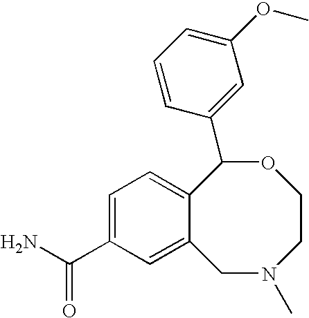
C1=C(C(N)=O)C=C2C(=C1)C(C1=CC(OC)=CC=C1)OCCN(C)C2
